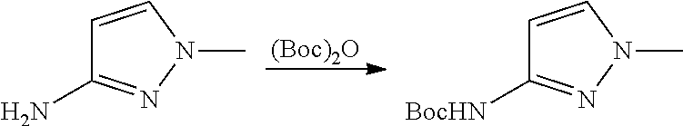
[(Boc)2O].C1=CN(C)N=C1N.C1=CN(C)N=C1[BocHN]
